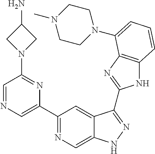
C1(C2=NC=C3C(=C2)C(C2=NC4=C(N2)C=CC=C4N2CCN(C)CC2)=NN3)=CN=CC(N2CC(N)C2)=N1
